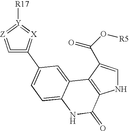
C1=C(C(O[R5])=O)C2=C(N1)C(=O)NC1=CC=C(C3=C=[Z]=[Y]([R17])=[X]=3)C=C21
